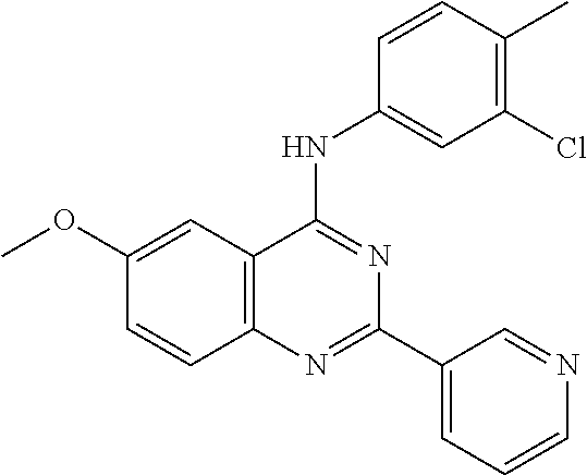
C1(OC)=CC2=C(C=C1)N=C(C1=CC=CN=C1)N=C2NC1=CC(Cl)=C(C)C=C1
